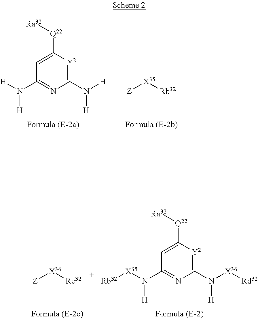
[Rb32][X35][Z].C1(N([H])[H])=[Y2]C([Q22][Ra32])=CC(N([H])[H])=N1.C1(N([H])[X36][Rd32])=[Y2]C([Q22][Ra32])=CC(N([X35][Rb32])[H])=N1.[Re32][X36][Z]
